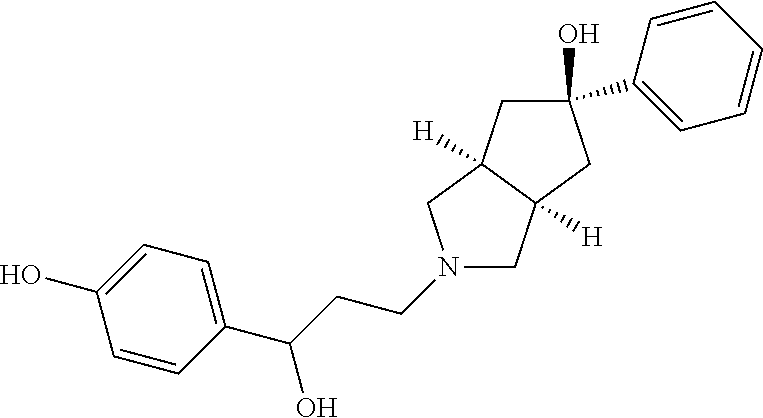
N1(CCC(C2=CC=C(O)C=C2)O)CC2([H])C([H])(C1)CC(C1=CC=CC=C1)(O)C2
